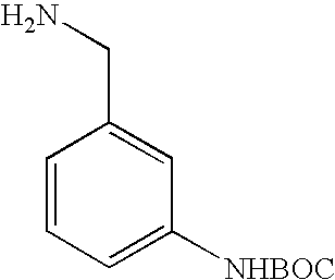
C1=CC=C([NHBOC])C=C1CN
